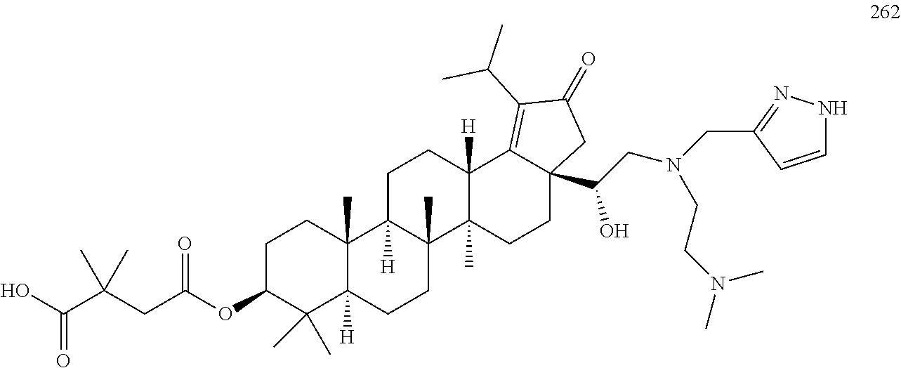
OC(C(CC(OC1C(C)(C)C2([H])C(C)(CC1)C1([H])C(C)(CC2)C2(C)C([H])(CC1)C1=C(C(C)C)C(=O)CC1(C(CN(CC1=NNC=C1)CCN(C)C)O)CC2)=O)(C)C)=O
